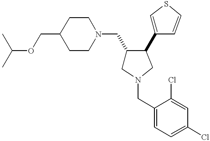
C1(COC(C)C)CCN(CC2CN(CC3=CC=C(Cl)C=C3Cl)CC2C2=CSC=C2)CC1
